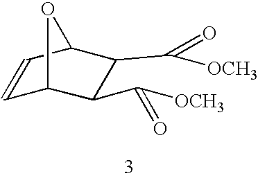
C1=CC2C(C(=O)[OCH3])C(C([OCH3])=O)C1O2
